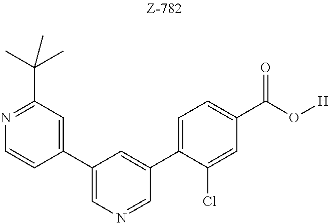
C1(C2=CN=CC(C3=CC=C(C(O[H])=O)C=C3Cl)=C2)=CC(C(C)(C)C)=NC=C1
